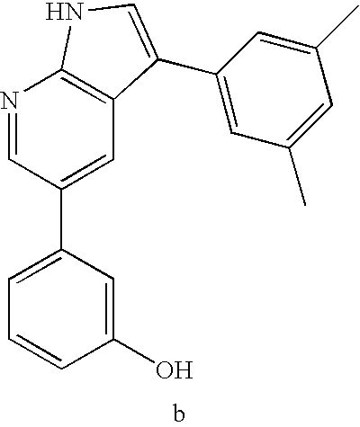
C1(O)=CC(C2=CC3=C(N=C2)NC=C3C2=CC(C)=CC(C)=C2)=CC=C1
